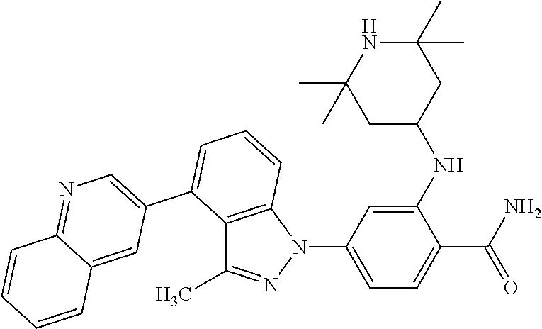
C12=C(N(C3=CC=C(C(=O)N)C(NC4CC(C)(C)NC(C)(C)C4)=C3)N=C1C)C=CC=C2C1=CN=C2C(=C1)C=CC=C2
